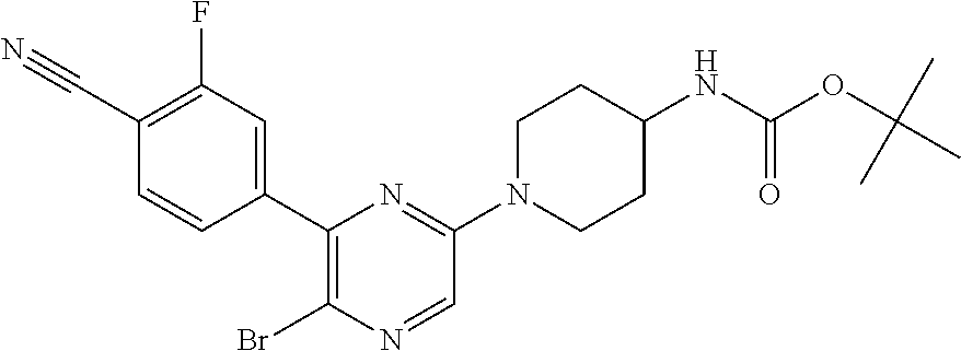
C1(C2=CC(F)=C(C#N)C=C2)=C(Br)N=CC(N2CCC(NC(OC(C)(C)C)=O)CC2)=N1
